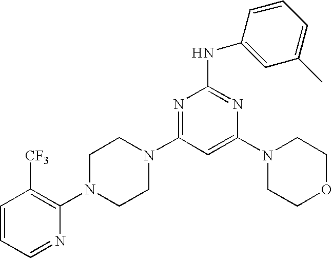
C1=CC=NC(N2CCN(C3=NC(NC4=CC(C)=CC=C4)=NC(N4CCOCC4)=C3)CC2)=C1[CF3]
